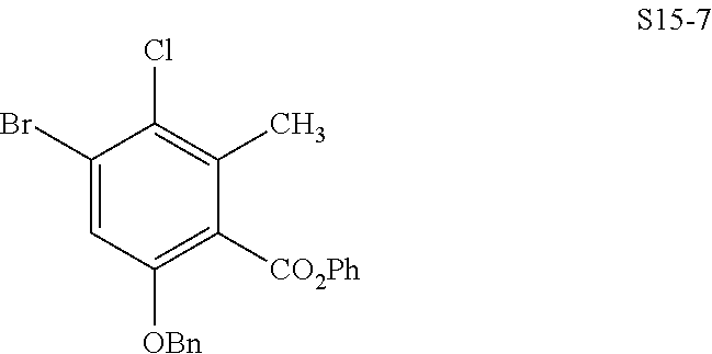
C1(Br)=CC([OBn])=C([CO2Ph])C(C)=C1Cl
